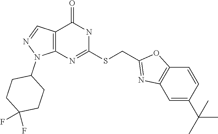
C12=C(N=C(SCC3=NC4=C(O3)C=CC(C(C)(C)C)=C4)NC1=O)N(C1CCC(F)(F)CC1)N=C2
